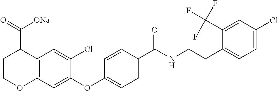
C12=C(C=C(OC3=CC=C(C(NCCC4=CC=C(Cl)C=C4C(F)(F)F)=O)C=C3)C(Cl)=C1)OCCC2C(=O)[ONa]
